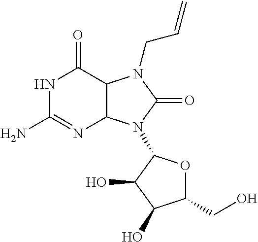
N1C(N)=NC2C(C1=O)N(CC=C)C(=O)N2C1OC(CO)C(O)C1O
